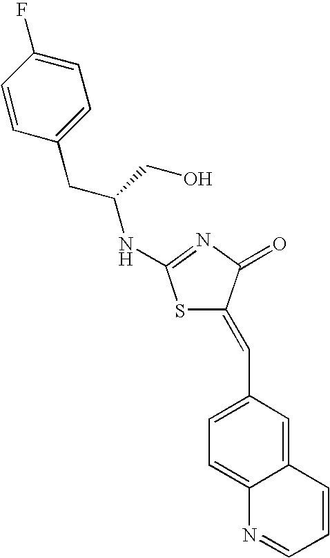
C1(C=C2SC(NC(CC3=CC=C(F)C=C3)CO)=NC2=O)=CC=C2C(=C1)C=CC=N2
